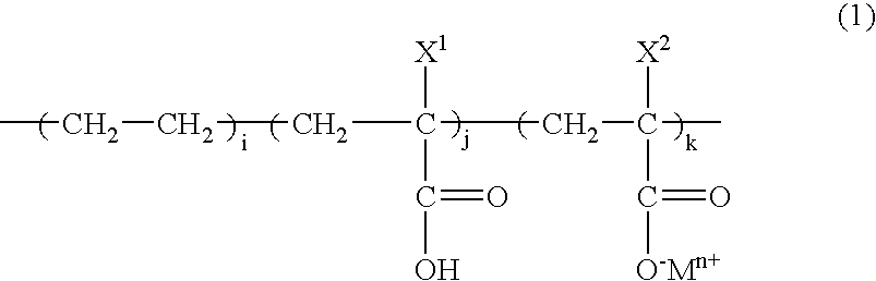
CCCCC(CC(C)([X2])C(=O)[O-Mn+])([X1])C(O)=O
